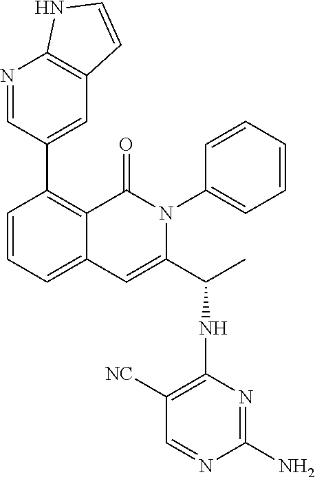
N1=CC(C2=C3C(=CC=C2)C=C(C(C)NC2=C([NC])C=NC(N)=N2)N(C2=CC=CC=C2)C3=O)=CC2=C1NC=C2
